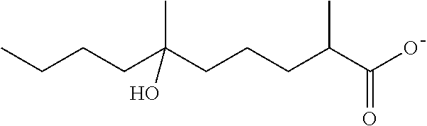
CCCCC(CCCC(C(O)=O)C)(C)O
